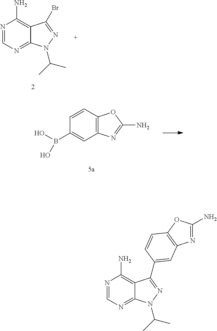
C1=CC2=C(C=C1B(O)O)N=C(N)O2.N1=CN=C2C(=C1N)C(Br)=NN2C(C)C.N1=CN=C2C(=C1N)C(C1=CC3=C(OC(N)=N3)C=C1)=NN2C(C)C
